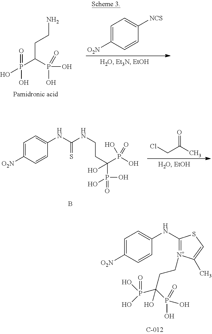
P(C(P(O)(=O)O)CCN)(O)(=O)O.C1=C([O2N])C=CC([NCS])=C1.ClCC(C)=O.C1=C([O2N])C=CC(NC(NCCC(P(=O)(O)O)(O)P(O)(=O)O)=S)=C1.B.C1=C([O2N])C=CC(NC2=[N+](CCC(P(O)(=O)O)(P(O)(O)=O)O)C(C)=CS2)=C1
